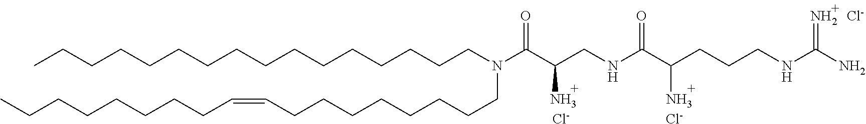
CCCCCCCCCCCCCCCCN(C(C(CNC(C(CCCNC(N)=N)N)=O)N)=O)CCCCCCCCC=CCCCCCCCC.[Cl-].[Cl-].[Cl-]
